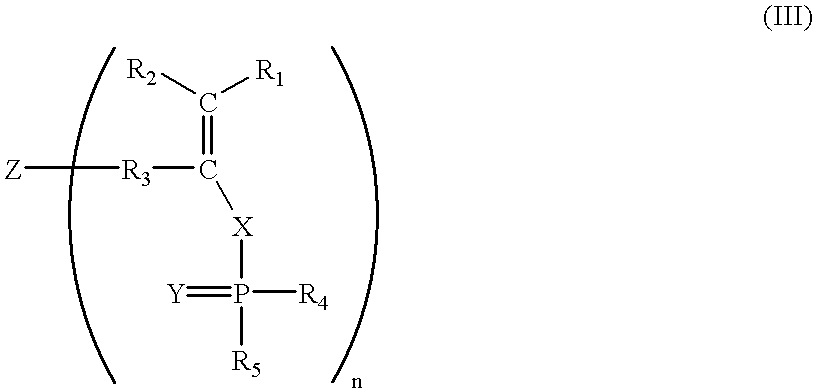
[Z][R3]C(=C([R1])[R2])[X]P(=[Y])([R4])[R5]
